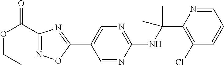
C1(NC(C2=C(Cl)C=CC=N2)(C)C)=NC=C(C2=NC(C(OCC)=O)=NO2)C=N1
